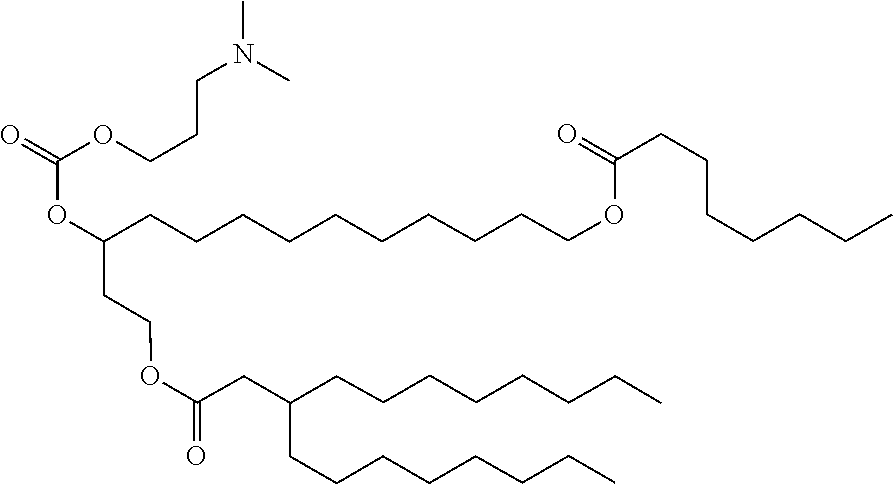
CN(C)CCCOC(OC(CCOC(CC(CCCCCCCC)CCCCCCCC)=O)CCCCCCCCCCOC(CCCCCCC)=O)=O
